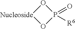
O1[Nucleoside]OP1(=O)[R6]
